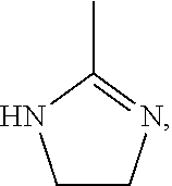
C1CN=C(C)N1
